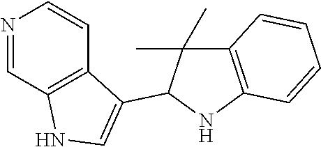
N1=CC2=C(C=C1)C(C1C(C)(C)C3=C(N1)C=CC=C3)=CN2
